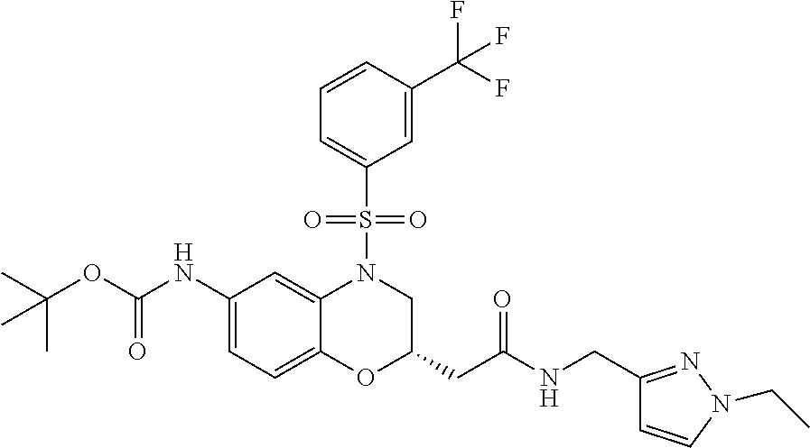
C1(NC(OC(C)(C)C)=O)=CC=C2C(=C1)N(S(C1=CC=CC(C(F)(F)F)=C1)(=O)=O)CC(CC(=O)NCC1=NN(CC)C=C1)O2
